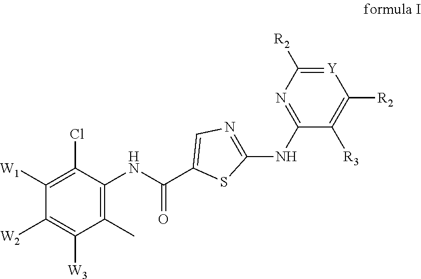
C1([W1])=C(Cl)C(NC(=O)C2=CN=C(NC3=NC([R2])=[Y]C([R2])=C3[R3])S2)=C(C)C([W3])=C1[W2]
